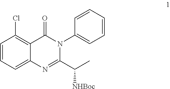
C1=CC(Cl)=C2C(=C1)N=C(C(C)[NHBoc])N(C1=CC=CC=C1)C2=O
